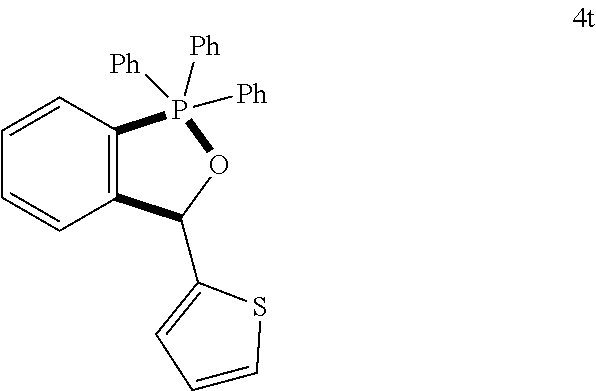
C1=CC2=C(C=C1)C(C1=CC=CS1)OP2([Ph])([Ph])[Ph]
